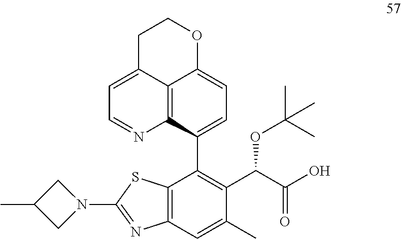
C1(C2=C(C(C(O)=O)OC(C)(C)C)C(C)=CC3=C2SC(N2CC(C)C2)=N3)=CC=C2C3=C1N=CC=C3CCO2
